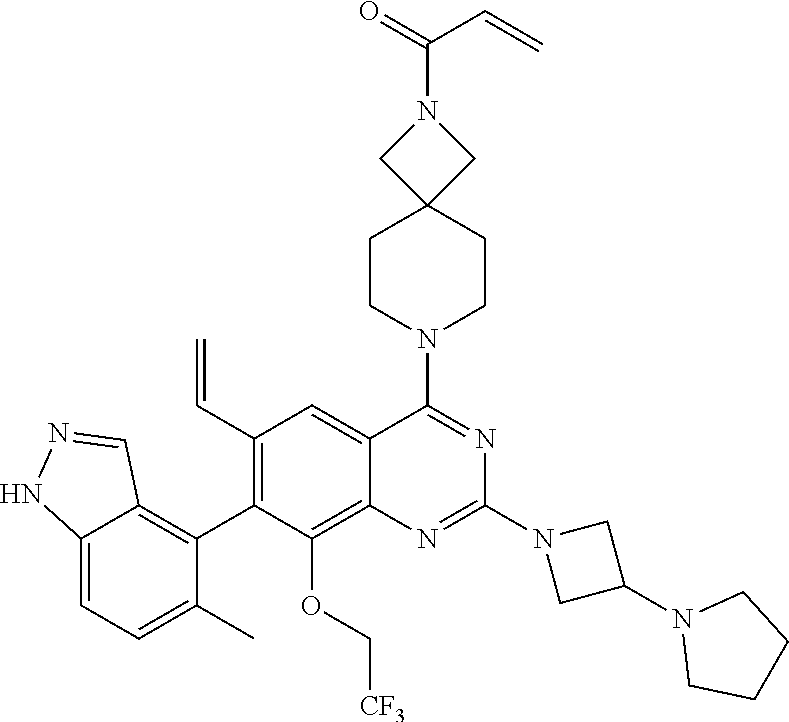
C12=CC=C(C)C(C3=C(C=C)C=C4C(=C3OC[CF3])N=C(N3CC(N5CCCC5)C3)N=C4N3CCC4(CC3)CN(C(C=C)=O)C4)=C1C=NN2
